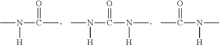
CN(C(C)=O)[H].CN(C(N(C)[H])=O)[H].C(N(C)[H])(=O)C
